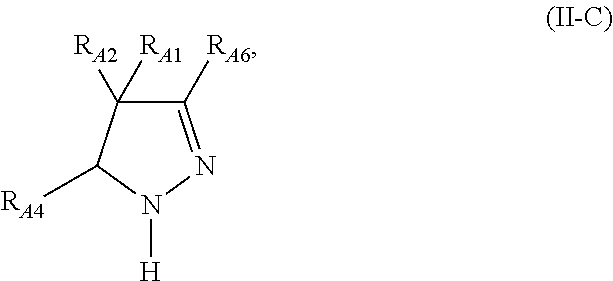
C1([RA6])=NN([H])C([RA4])C1([RA2])[RA1]
